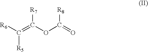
[R6]C(=C(OC(=O)[R8])[R7])[R5]
